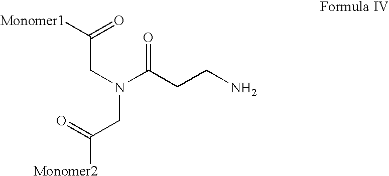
C(CN(C(CCN)=O)CC([Monomer2])=O)([Monomer1])=O
